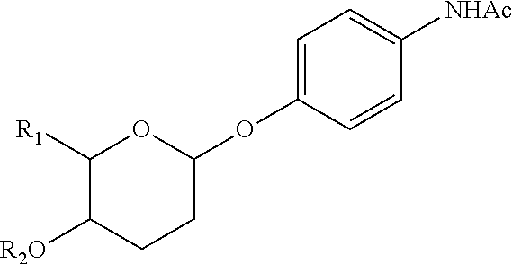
[R2O]C1CCC(OC2=CC=C([NHAc])C=C2)OC1[R1]
